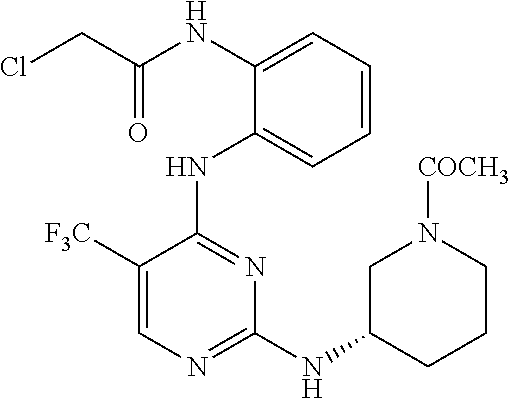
N(C1=CC=CC=C1NC1=NC(NC2CCCN([COCH3])C2)=NC=C1[F3C])C(CCl)=O
